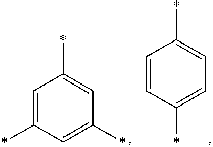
C1=CC(*)=CC=C1*.C1=C(*)C=C(*)C=C1*
